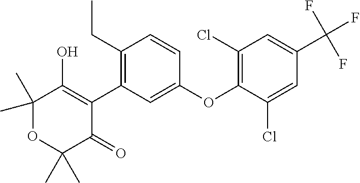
C1(C)(C)OC(C)(C)C(=O)C(C2=C(CC)C=CC(OC3=C(Cl)C=C(C(F)(F)F)C=C3Cl)=C2)=C1O
